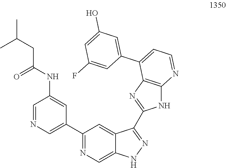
C1(C2=CN=CC(NC(CC(C)C)=O)=C2)=NC=C2C(=C1)C(C1=NC3=C(N1)N=CC=C3C1=CC(O)=CC(F)=C1)=NN2
